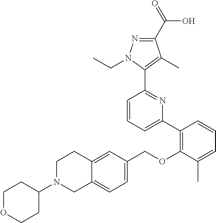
C1(C2=C(OCC3=CC=C4C(=C3)CCN(C3CCOCC3)C4)C(C)=CC=C2)=CC=CC(C2=C(C)C(C(=O)O)=NN2CC)=N1
